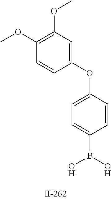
COC1=C(OC)C=C(OC2=CC=C(B(O)O)C=C2)C=C1
